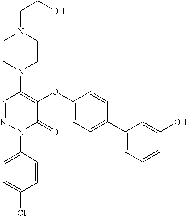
N1(C2=C(OC3=CC=C(C4=CC=CC(O)=C4)C=C3)C(=O)N(C3=CC=C(Cl)C=C3)N=C2)CCN(CCO)CC1
